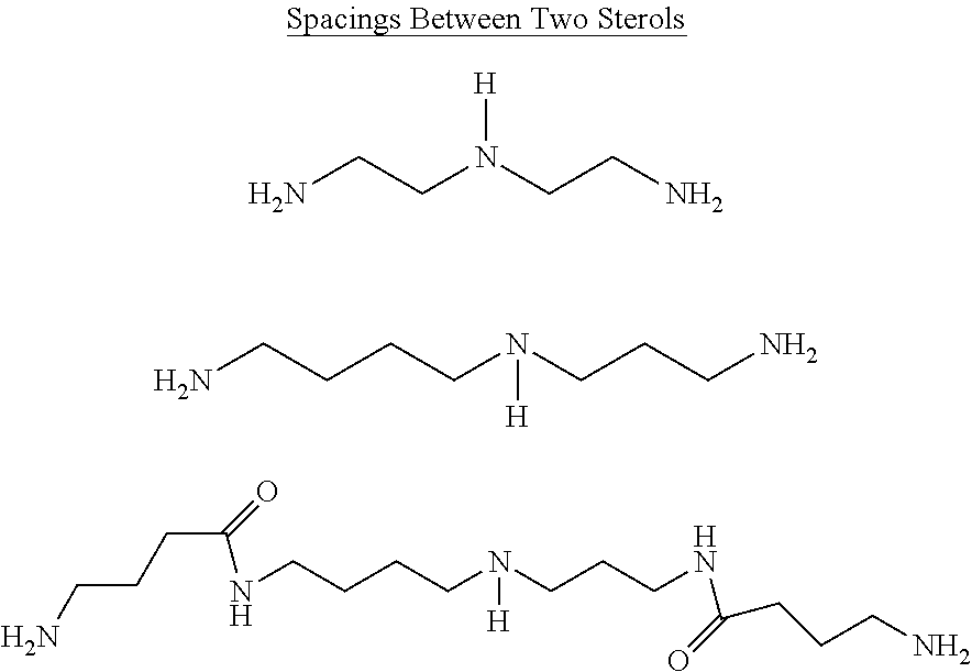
NCCN(CCN)[H].C(CN(CCCN)[H])CCN.C(CN(CCCNC(=O)CCCN)[H])CCNC(=O)CCCN
